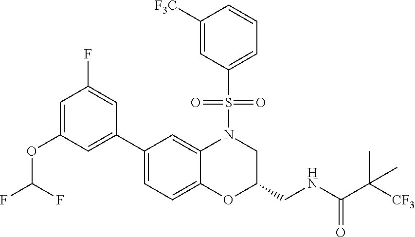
C1=C(OC(F)F)C=C(C2=CC=C3C(=C2)N(S(C2=CC=CC([F3C])=C2)(=O)=O)CC(CNC(C([CF3])(C)C)=O)O3)C=C1F
